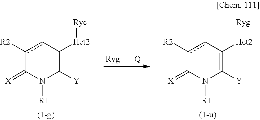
[Ryg][Q].c1([R2])cC([Het2][Ryg])=C([Y])N([R1])C1=[X].c1([R2])cC([Het2][Ryc])=C([Y])N([R1])C1=[X]
